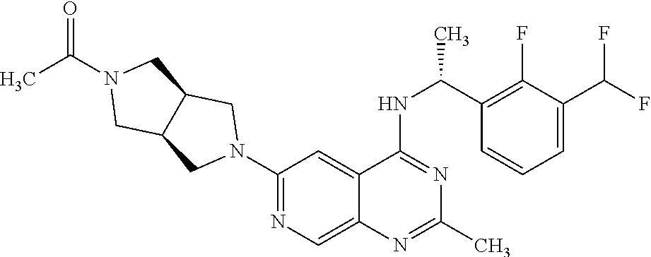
N1(C2=NC=C3C(=C2)C(NC(C2=C(F)C(C(F)F)=CC=C2)C)=NC(C)=N3)CC2C(C1)CN(C(C)=O)C2
